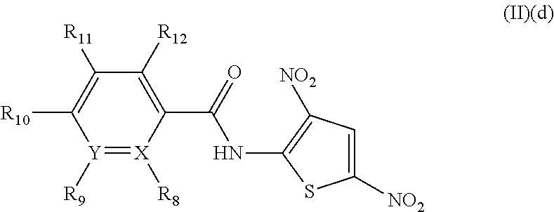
C1([R12])=C(C(NC2=C([NO2])C=C([NO2])S2)=O)[X]([R8])=[Y]([R9])C([R10])=C1[R11]
